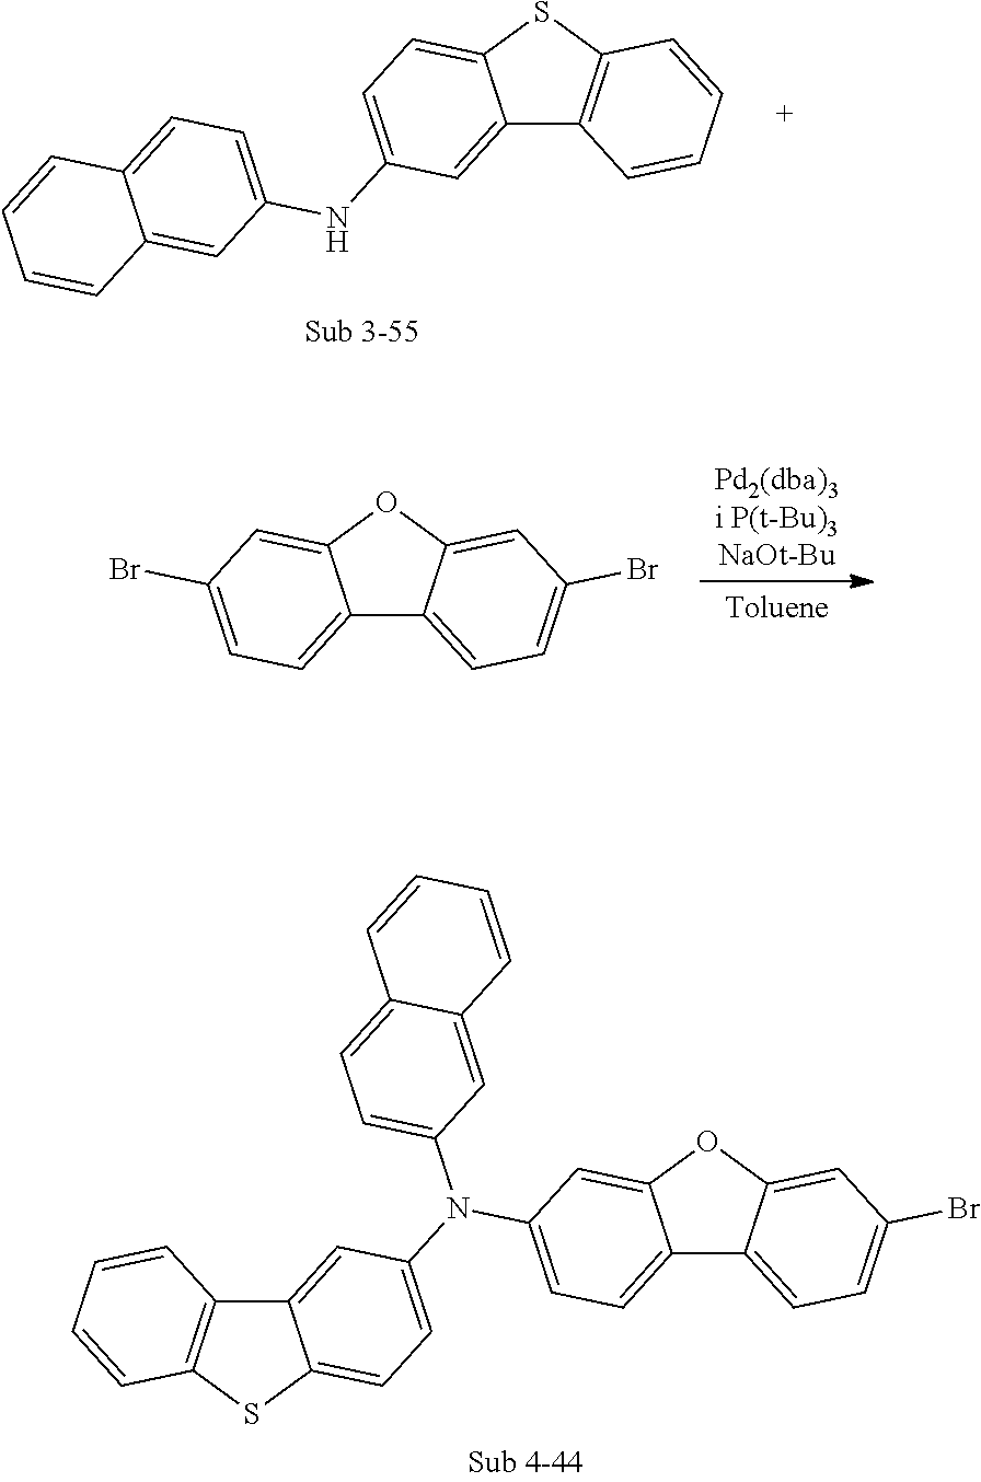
C12=CC(NC3=CC=C4C(=C3)C=CC=C4)=CC=C1SC1=C2C=CC=C1.C1=C2C(=CC(N(C3=CC=C4C(=C3)C3=C(S4)C=CC=C3)C3=CC=C4C(=C3)C=CC=C4)=C1)OC1=CC(Br)=CC=C21.C12=CC=C(Br)C=C1OC1=CC(Br)=CC=C21
